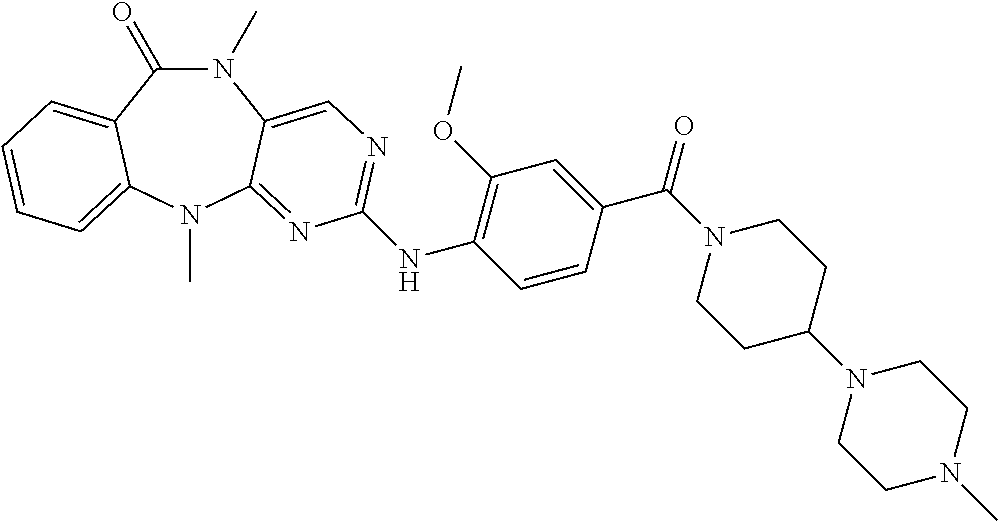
N1(C)C(=O)C2=CC=CC=C2N(C)C2=NC(NC3=C(OC)C=C(C(=O)N4CCC(N5CCN(C)CC5)CC4)C=C3)=NC=C12
